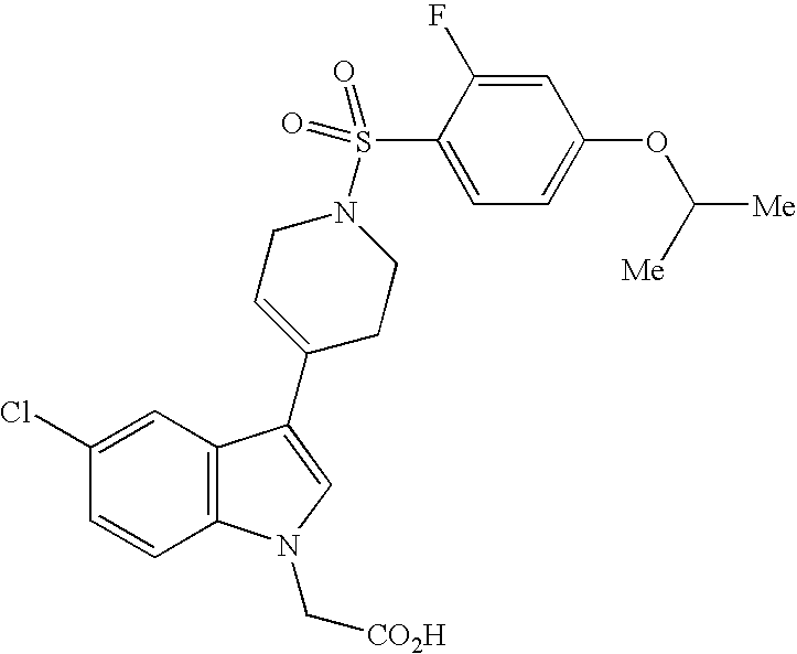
C1(Cl)=CC2=C(C=C1)N(C[CO2H])C=C2C1=CCN(S(C2=CC=C(OC([Me])[Me])C=C2F)(=O)=O)CC1
